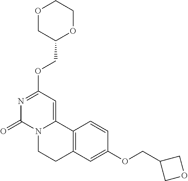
O1CC(COC2=NC(=O)N3C(=C2)C2=C(CC3)C=C(OCC3COC3)C=C2)OCC1
